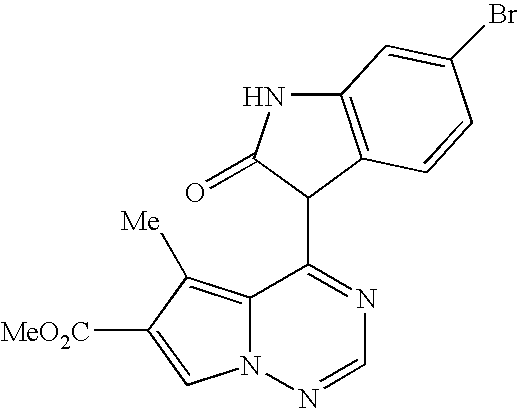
C12=C([Me])C([MeO2C])=CN1N=CN=C2C1C(=O)NC2=C1C=CC(Br)=C2
